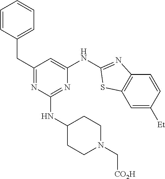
C1=CC(CC2=NC(NC3CCN(C[CO2H])CC3)=NC(NC3=NC4=C(C=C([Et])C=C4)S3)=C2)=CC=C1
